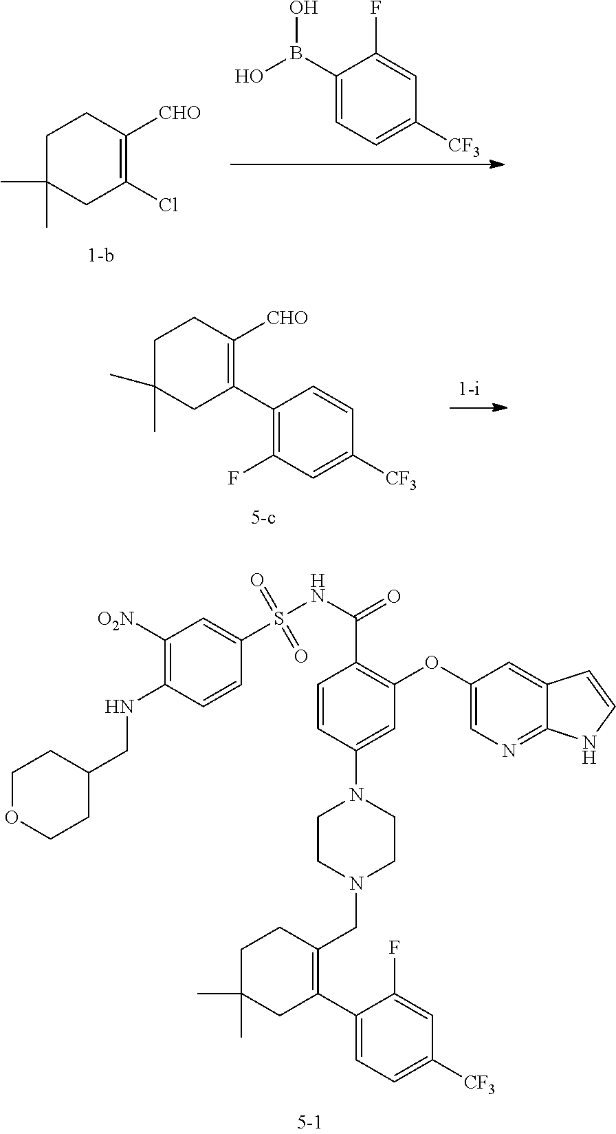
C1C(C)(C)CC(Cl)=C([CHO])C1.C1(B(O)O)=CC=C([CF3])C=C1F.C1C(C)(C)CC(C2=C(F)C=C([CF3])C=C2)=C([CHO])C1.C1=CC(N2CCN(CC3=C(C4=CC=C([CF3])C=C4F)CC(C)(C)CC3)CC2)=CC(OC2=CN=C3C(=C2)C=CN3)=C1C(NS(C1=CC([O2N])=C(NCC2CCOCC2)C=C1)(=O)=O)=O
